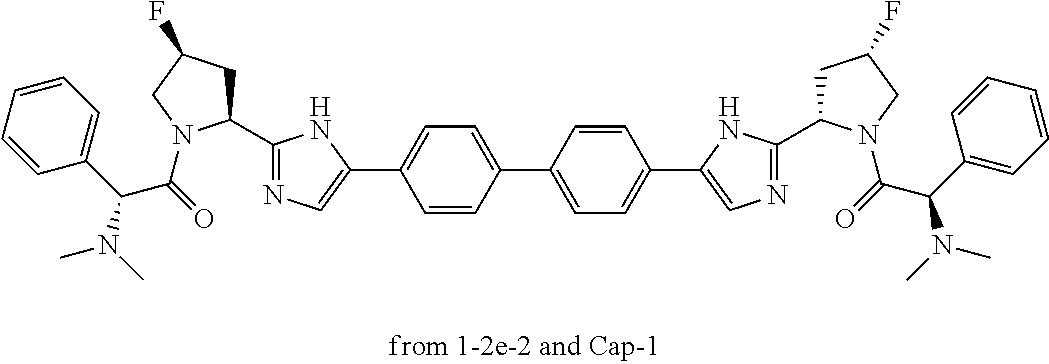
C1=C(C2=CN=C(C3CC(F)CN3C(=O)C(C3=CC=CC=C3)N(C)C)N2)C=CC(C2=CC=C(C3=CN=C(C4CC(F)CN4C(=O)C(C4=CC=CC=C4)N(C)C)N3)C=C2)=C1
